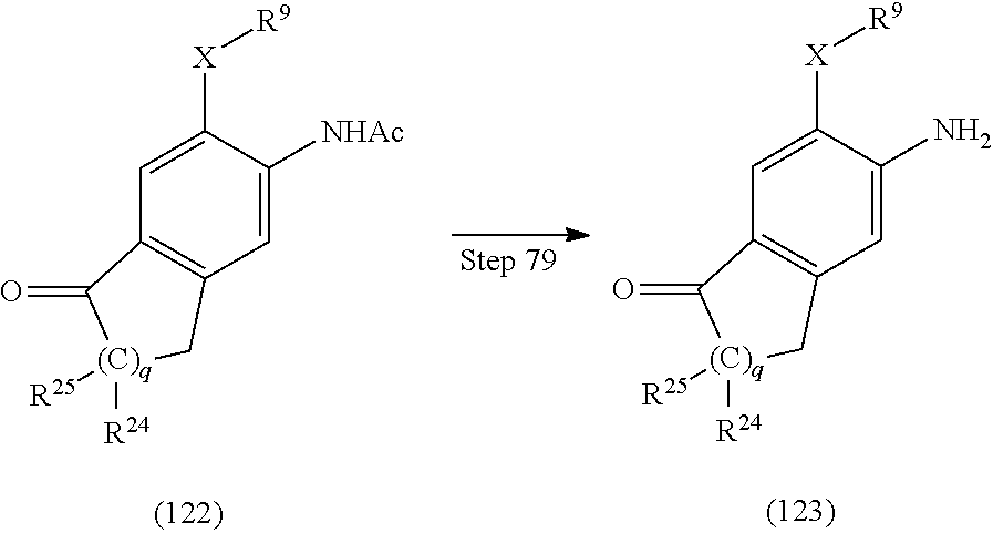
C1([X][R9])=CC2=C(C=C1[NHAc])C[(C)q]([R24])([R25])C2=O.C1([X][R9])=CC2=C(C=C1N)C[(C)q]([R24])([R25])C2=O
